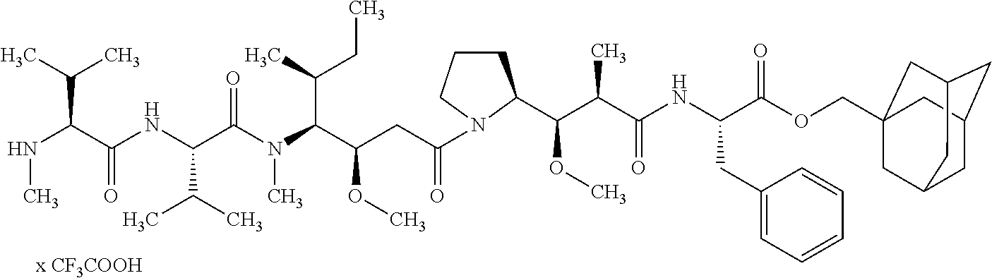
C(NC(C(N(C(C(CC(=O)N1CCCC1C(C(C(NC(C(OCC12CC3CC(CC(C1)C3)C2)=O)CC1=CC=CC=C1)=O)C)OC)OC)C(C)CC)C)=O)C(C)C)(=O)C(NC)C(C)C
